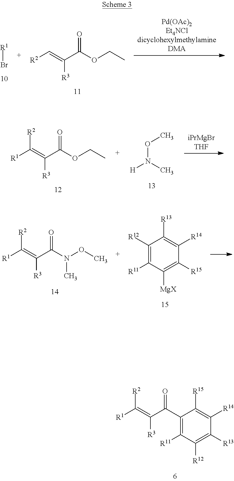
C1([R11])=C(C(C(=C([R1])[R2])[R3])=O)C([R15])=C([R14])C([R13])=C1[R12].[R1]Br.[R2]C=C(C(OCC)=O)[R3].[R1]C(=C(C(OCC)=O)[R3])[R2].O(N([H])C)C.[R1]C(=C(C(N(OC)C)=O)[R3])[R2].C1([R12])=C([R11])C([MgX])=C([R15])C([R14])=C1[R13]
